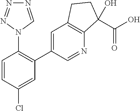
C1=C(C2=C(N3N=NN=C3)C=CC(Cl)=C2)C=NC2=C1CCC2(C(O)=O)O
